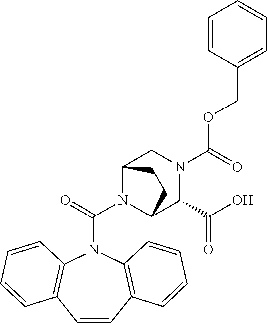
C(N1C2C(C(O)=O)N(C(OCC3=CC=CC=C3)=O)CC1CC2)(=O)N1C2=C(C=CC3=C1C=CC=C3)C=CC=C2
